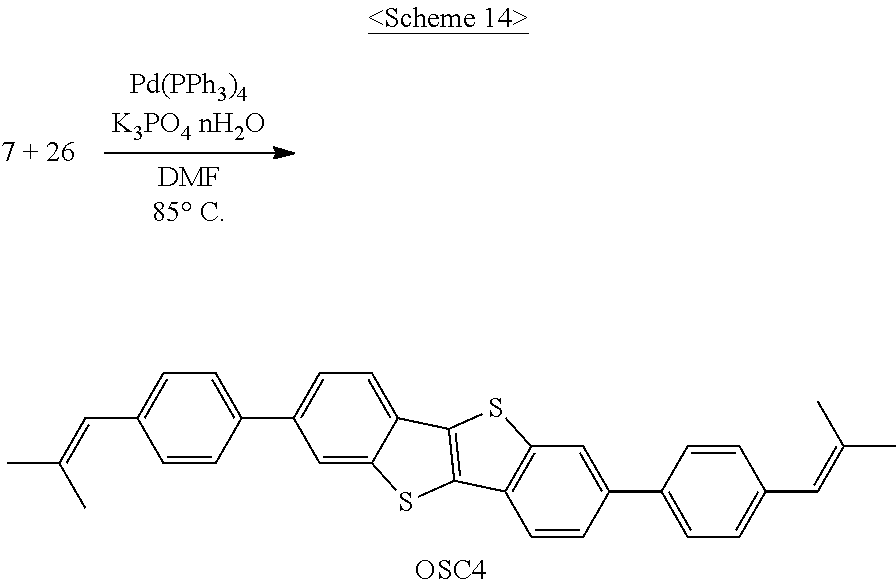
C1=C2C(=CC=C1C1=CC=C(C=C(C)C)C=C1)C1=C(S2)C2=C(S1)C=C(C1=CC=C(C=C(C)C)C=C1)C=C2.[OSC4]
